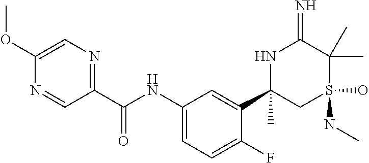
C1(C(NC2=CC=C(F)C(C3(C)CS(NC)(O)C(C)(C)C(=N)N3)=C2)=O)=NC=C(OC)N=C1
